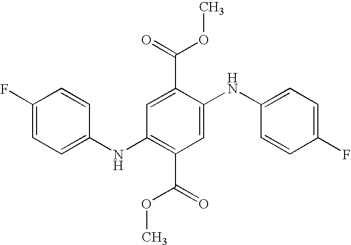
C1(F)=CC=C(NC2=C(C(=O)OC)C=C(NC3=CC=C(F)C=C3)C(C(=O)OC)=C2)C=C1
